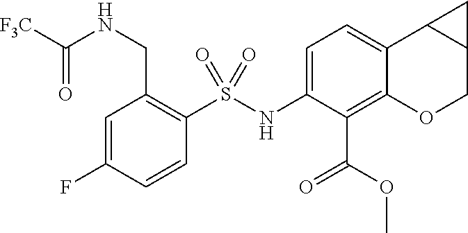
C1(NS(C2=C(CNC(=O)[F3C])C=C(F)C=C2)(=O)=O)=CC=C2C(=C1C(OC)=O)OCC1C2C1
